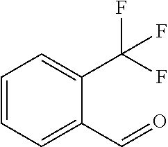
C1=CC=C(C=O)C(C(F)(F)F)=C1
